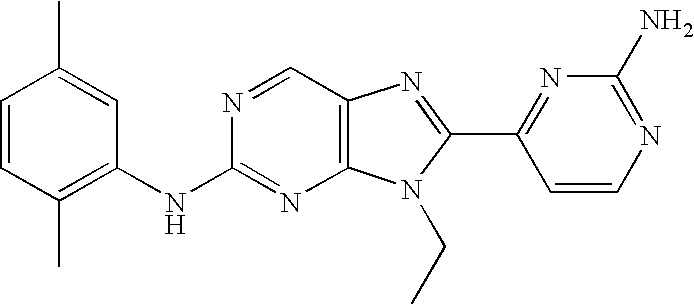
N(C1=NC2=C(C=N1)N=C(C1=NC(N)=NC=C1)N2CC)C1=C(C)C=CC(C)=C1
